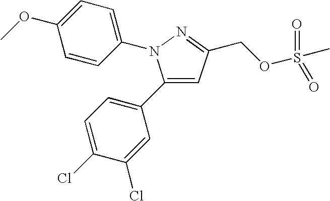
C1(C2=CC=C(Cl)C(Cl)=C2)=CC(COS(C)(=O)=O)=NN1C1=CC=C(OC)C=C1
